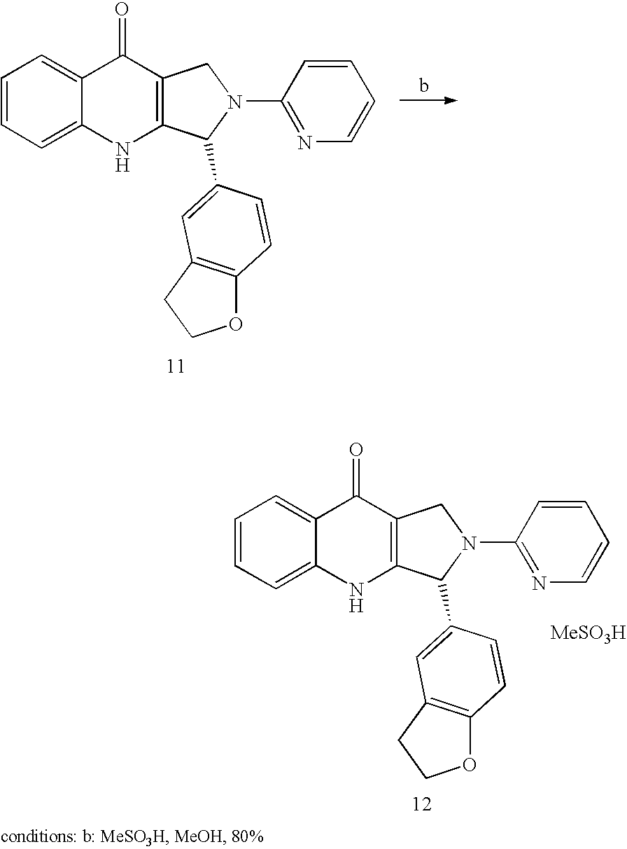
C1=CC=C2C(=C1)C(=O)C1=C(N2)C(C2=CC3=C(OCC3)C=C2)N(C2=NC=CC=C2)C1.C1=CC=C2C(=C1)C(=O)C1=C(N2)C(C2=CC3=C(OCC3)C=C2)N(C2=NC=CC=C2)C1.[MeSO3H]
